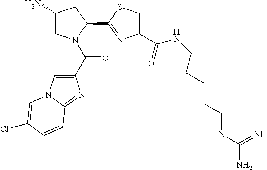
C1(N)CN(C(C2=CN3C(=N2)C=CC(Cl)=C3)=O)C(C2=NC(C(NCCCCCNC(N)=N)=O)=CS2)C1
